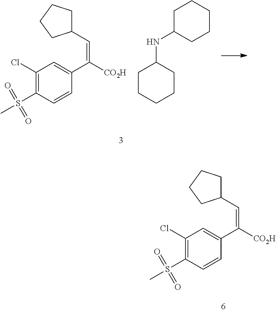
C1(C=C([CO2H])C2=CC(Cl)=C(S(C)(=O)=O)C=C2)CCCC1.N(C1CCCCC1)C1CCCCC1.C1(C=C([CO2H])C2=CC(Cl)=C(S(C)(=O)=O)C=C2)CCCC1
